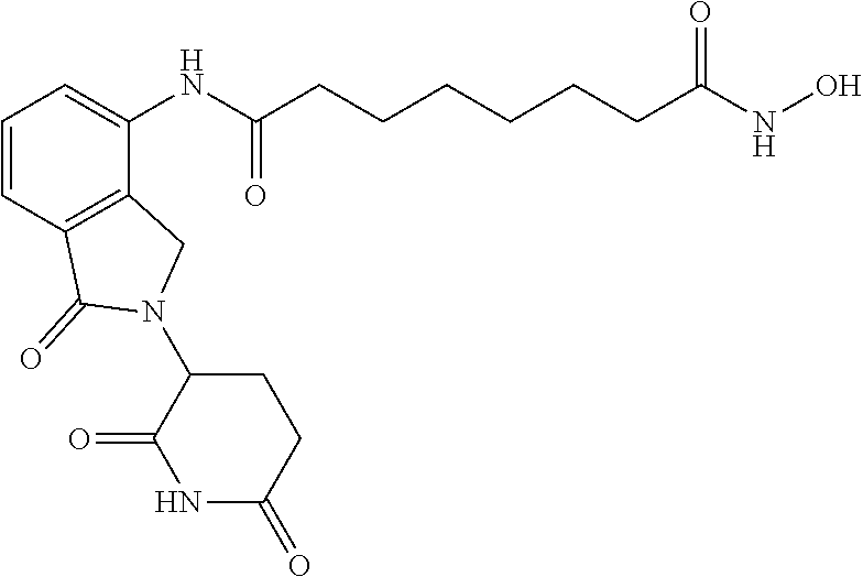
C1=CC2=C(C(NC(CCCCCCC(NO)=O)=O)=C1)CN(C1C(=O)NC(=O)CC1)C2=O
